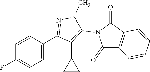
C1=C(C2=NN(C)C(N3C(=O)C4=C(C3=O)C=CC=C4)=C2C2CC2)C=CC(F)=C1
